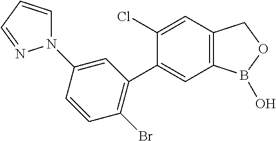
C1(C2=CC3=C(C=C2Cl)COB3O)=C(Br)C=CC(N2C=CC=N2)=C1
